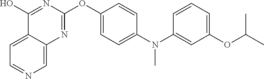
C12=CC=NC=C1N=C(OC1=CC=C(N(C3=CC(OC(C)C)=CC=C3)C)C=C1)N=C2O
